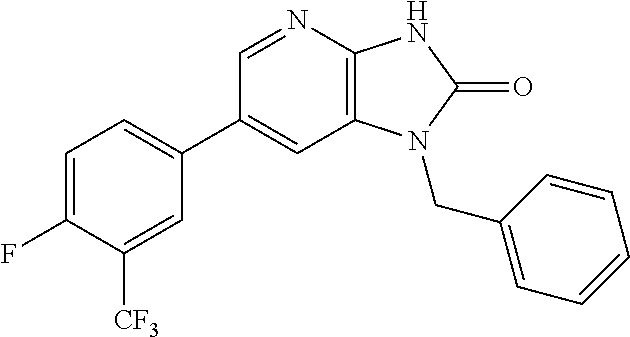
C1(C2=CC=C(F)C([CF3])=C2)=CC2=C(N=C1)NC(=O)N2CC1=CC=CC=C1
